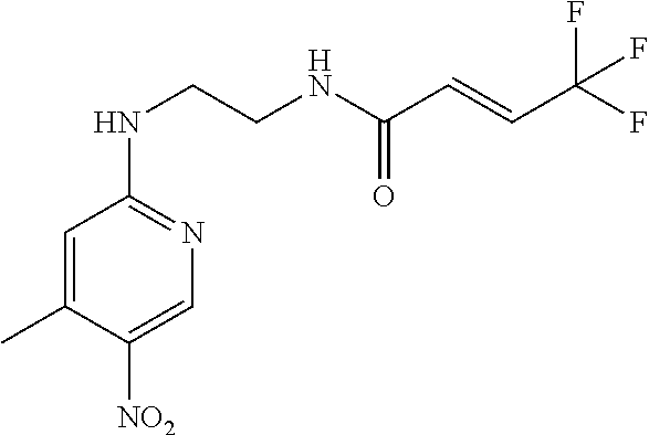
C1=C([NO2])C(C)=CC(NCCNC(C=CC(F)(F)F)=O)=N1
